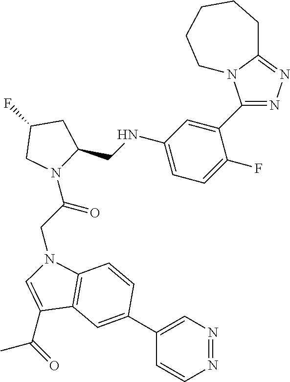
C1(F)CN(C(CN2C3=C(C=C(C4=CN=NC=C4)C=C3)C(C(C)=O)=C2)=O)C(CNC2=CC=C(F)C(C3=NN=C4N3CCCCC4)=C2)C1
